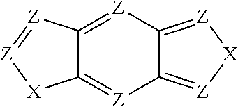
C12=[Z]C3=[Z][X][Z]=C3[Z]=C1[X][Z]=[Z]2
